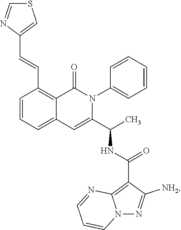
C1=CC=C2C(=C1C=CC1=CSC=N1)C(=O)N(C1=CC=CC=C1)C(C(C)NC(C1=C3N(N=C1[NH2])C=CC=N3)=O)=C2
